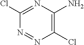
ClC1=C(N)N=C(Cl)N=N1
